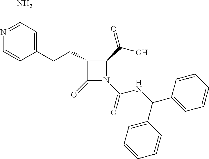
C1(CCC2=CC(N)=NC=C2)C(=O)N(C(=O)NC(C2=CC=CC=C2)C2=CC=CC=C2)C1C(O)=O
